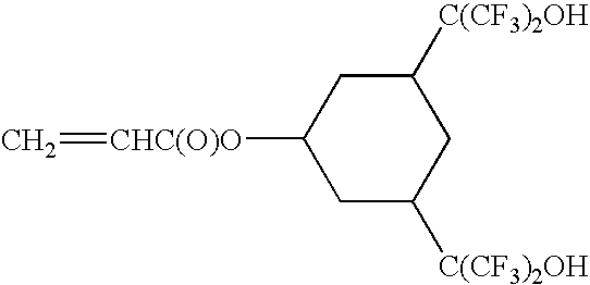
C=[CHC(O)O]C1CC([C(CF3)2OH])CC([C(CF3)2OH])C1
